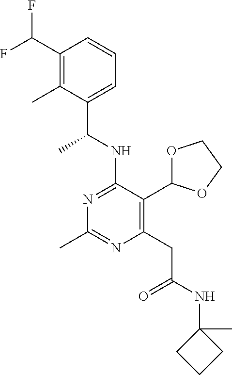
N1=C(NC(C)C2=CC=CC(C(F)F)=C2C)C(C2OCCO2)=C(CC(=O)NC2(C)CCC2)N=C1C
